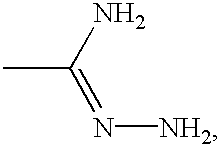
CC(N)=N[NH2]
